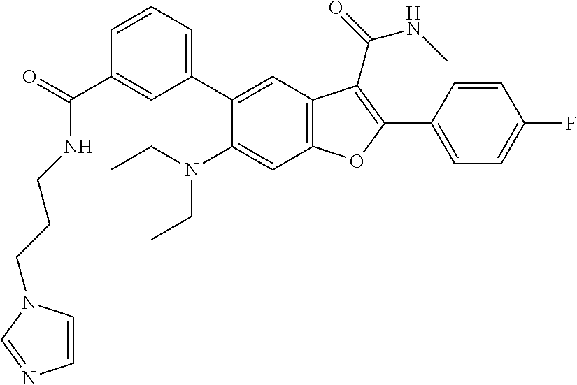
C1=CC=C(C2=CC3=C(C=C2N(CC)CC)OC(C2=CC=C(F)C=C2)=C3C(=O)NC)C=C1C(=O)NCCCN1C=CN=C1
